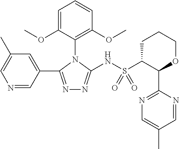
C1(N2C(NS(=O)(C3CCCOC3C3=NC=C(C)C=N3)=O)=NN=C2C2=CC(C)=CN=C2)=C(OC)C=CC=C1OC
